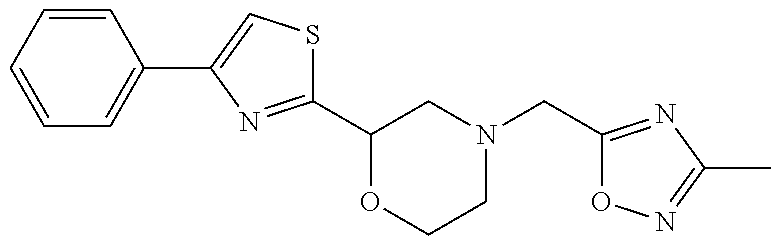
C1(C2OCCN(CC3=NC(C)=NO3)C2)=NC(C2=CC=CC=C2)=CS1
